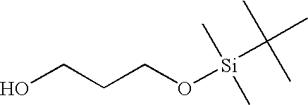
OCCCO[Si](C(C)(C)C)(C)C
